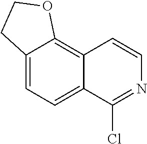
C12=CC=C3C(=C1C=CN=C2Cl)OCC3
